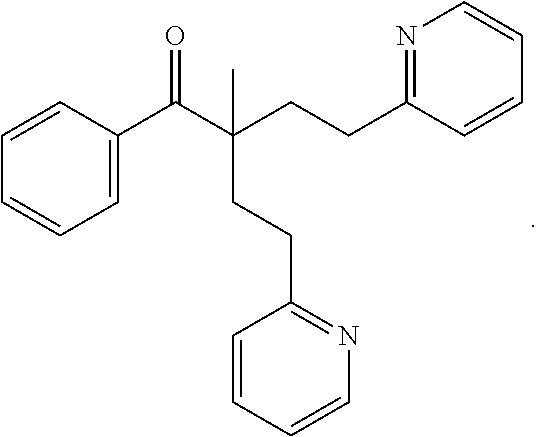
C1=CC(C(C(CCC2=NC=CC=C2)(C)CCC2=NC=CC=C2)=O)=CC=C1
